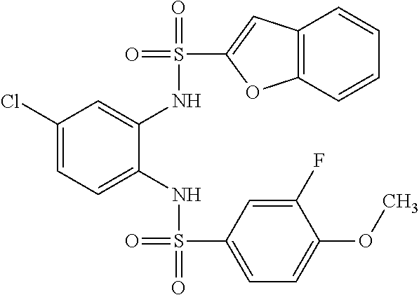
C1(Cl)=CC=C(NS(=O)(C2=CC=C(OC)C(F)=C2)=O)C(NS(=O)(C2=CC3=C(O2)C=CC=C3)=O)=C1
